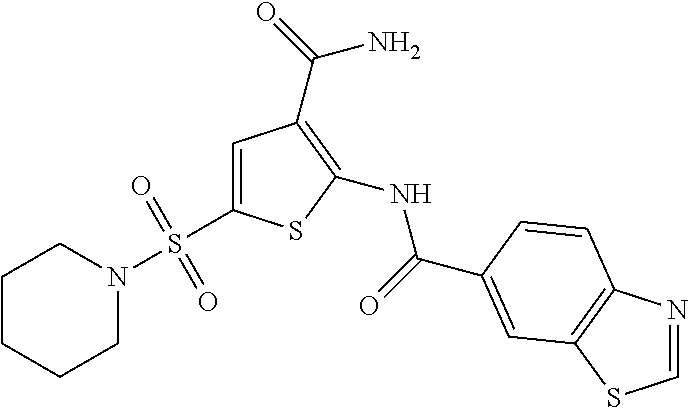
C1=C(S(N2CCCCC2)(=O)=O)SC(NC(=O)C2=CC3=C(N=CS3)C=C2)=C1C(=O)N
